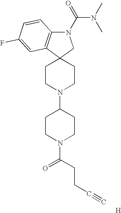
C1CN(C2CCN(C(=O)CCC#C)CC2)CCC12CN(C(N(C)C)=O)C1=C2C=C(F)C=C1.[H]
